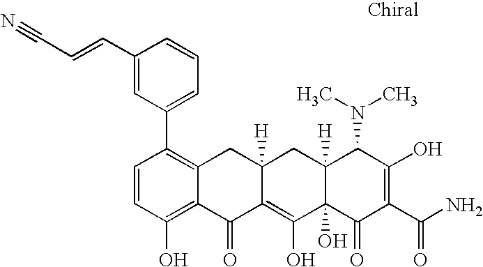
C1=CC(O)=C2C(=C1C1=CC=CC(C=CC#N)=C1)CC1([H])C(=C(O)C3(O)C([H])(C1)C(N(C)C)C(O)=C(C(N)=O)C3=O)C2=O
